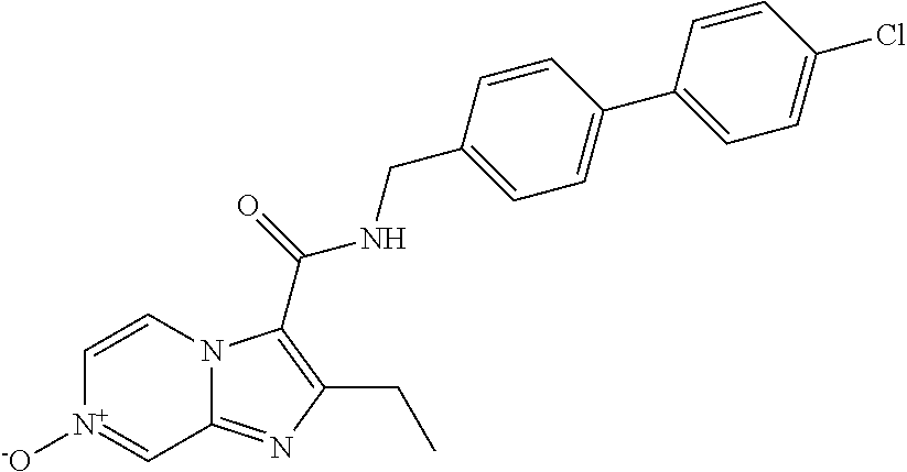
C1=CN2C(=NC(CC)=C2C(=O)NCC2=CC=C(C3=CC=C(Cl)C=C3)C=C2)C=[N+]1[-O]
